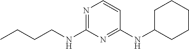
N1=C(NCCCC)N=C(NC2CCCCC2)C=C1
